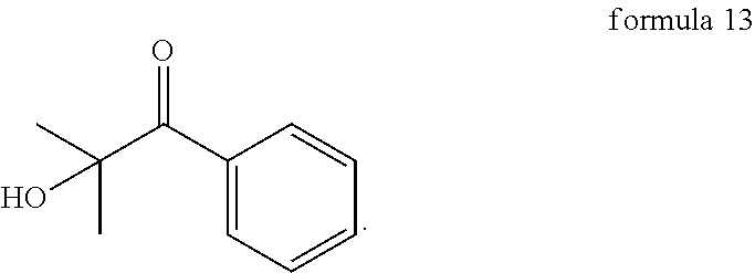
C(C(C1=CC=CC=C1)=O)(C)(C)O
